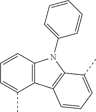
C1=CC=C(C)C2=C1N(C1=CC=CC=C1)C1=C2C=CC=C1C
